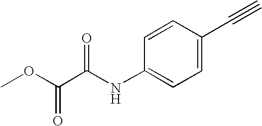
COC(C(NC1=CC=C(C#C)C=C1)=O)=O
